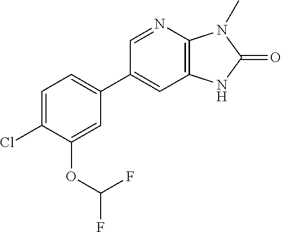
C12=C(N=CC(C3=CC=C(Cl)C(OC(F)F)=C3)=C1)N(C)C(=O)N2
